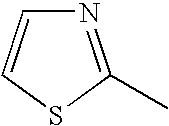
N1=C(C)SC=C1
